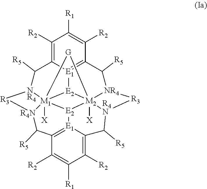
C1([R2])=C2[E1]3=C(C([R2])=C1[R1])C([R5])[NR4]1[M2]456([X])[E2]3[M1]37([X])([NR4](C2[R5])[R3][R4N]3C([R5])C2=[E1]([E2]47)C(=C([R2])C([R1])=C2[R2])C([R5])[R4N]5[R3]1)[G]6
